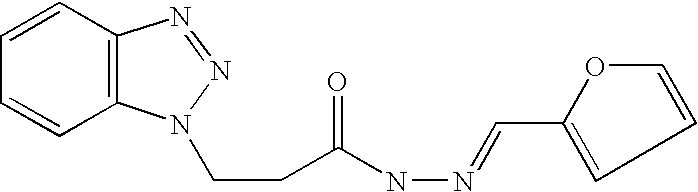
C1=CC2=C(C=C1)N(CCC(NN=CC1=CC=CO1)=O)N=N2
